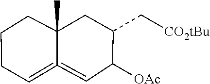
C1([OAc])C=C2=CCCCC2(C)CC1C[CO2tBu]
